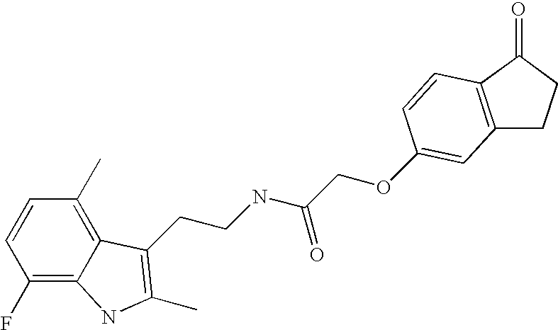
C1(F)=C2C(=C(C)C=C1)C(CCNC(COC1=CC3=C(C(=O)CC3)C=C1)=O)=C(C)N2
